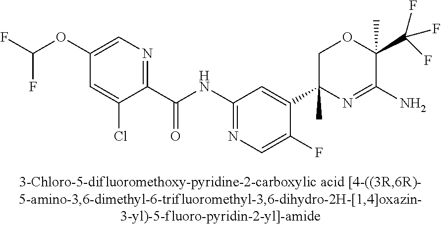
C1(C(NC2=NC=C(F)C(C3(C)N=C(N)C(C)(C(F)(F)F)OC3)=C2)=O)=NC=C(OC(F)F)C=C1Cl
